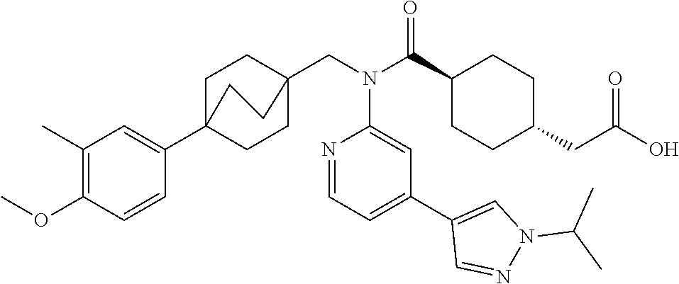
C1(C(N(CC23CCC(C4=CC(C)=C(OC)C=C4)(CC2)CC3)C2=CC(C3=CN(C(C)C)N=C3)=CC=N2)=O)CCC(CC(O)=O)CC1
